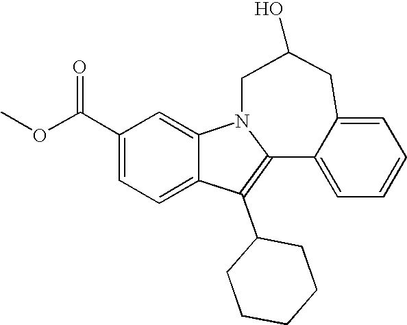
C1(C(OC)=O)=CC=C2C(=C1)N1C(=C2C2CCCCC2)C2=CC=CC=C2CC(O)C1
